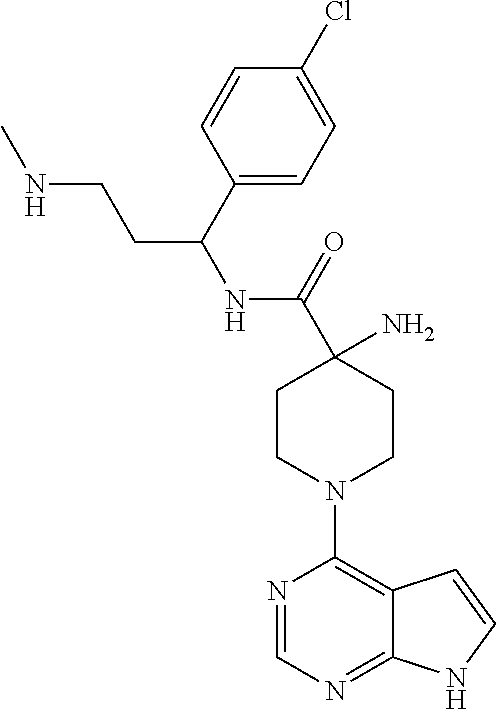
C1(N)(C(=O)NC(CCNC)C2=CC=C(Cl)C=C2)CCN(C2=C3C(=NC=N2)NC=C3)CC1
